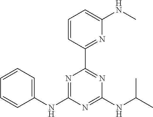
C1=CC(C2=NC(NC(C)C)=NC(NC3=CC=CC=C3)=N2)=NC(NC)=C1
